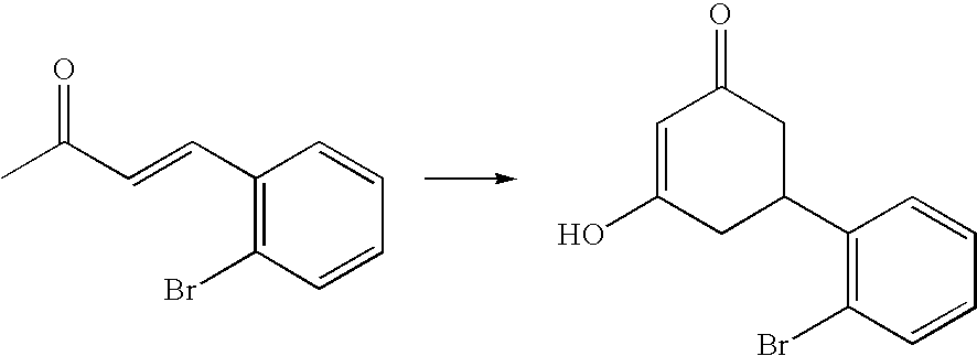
C1(C=CC(C)=O)=C(Br)C=CC=C1.C1(C2CC(O)=CC(=O)C2)=C(Br)C=CC=C1
